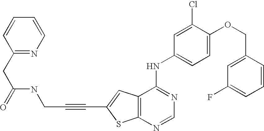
C12=C(C=C(C#CCNC(CC3=NC=CC=C3)=O)S1)C(NC1=CC=C(OCC3=CC(F)=CC=C3)C(Cl)=C1)=NC=N2
